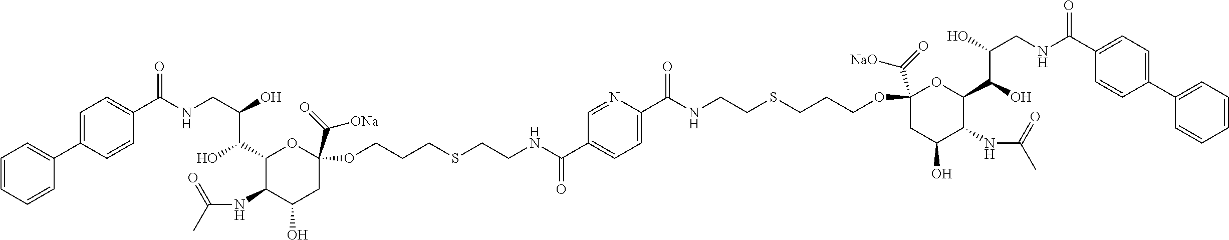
C1=CC=CC(C2=CC=C(C(NCC(O)C(C3C(NC(C)=O)C(O)CC(C(=O)[ONa])(OCCCSCCNC(C4=CC=C(C(NCCSCCCOC5(C(=O)[NaO])CC(O)C(NC(C)=O)C(C(O)C(O)CNC(C6=CC=C(C7=CC=CC=C7)C=C6)=O)O5)=O)N=C4)=O)O3)O)=O)C=C2)=C1
